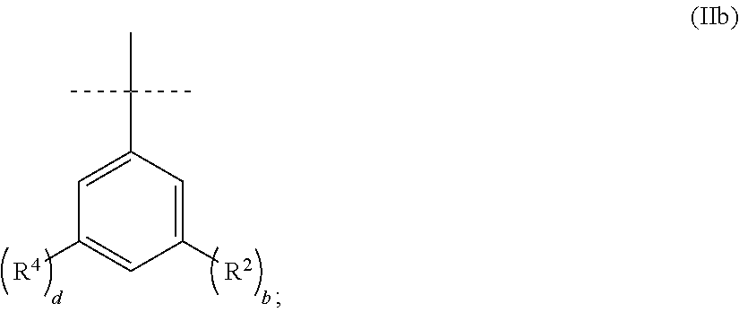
C1([R2])=CC(C(C)(C)C)=CC([R4])=C1
